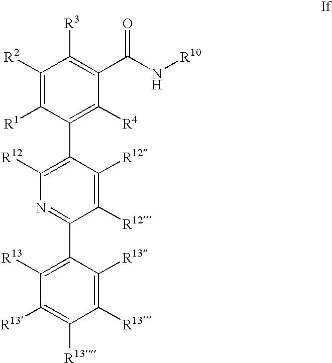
C1([R2])=C([R1])C(C2=C([R12])N=C(C3=C([R13])C([R13])=C([R13])C([R13])=C3[R13])C([R12])=C2[R12])=C([R4])C(C(N[R10])=O)=C1[R3]
